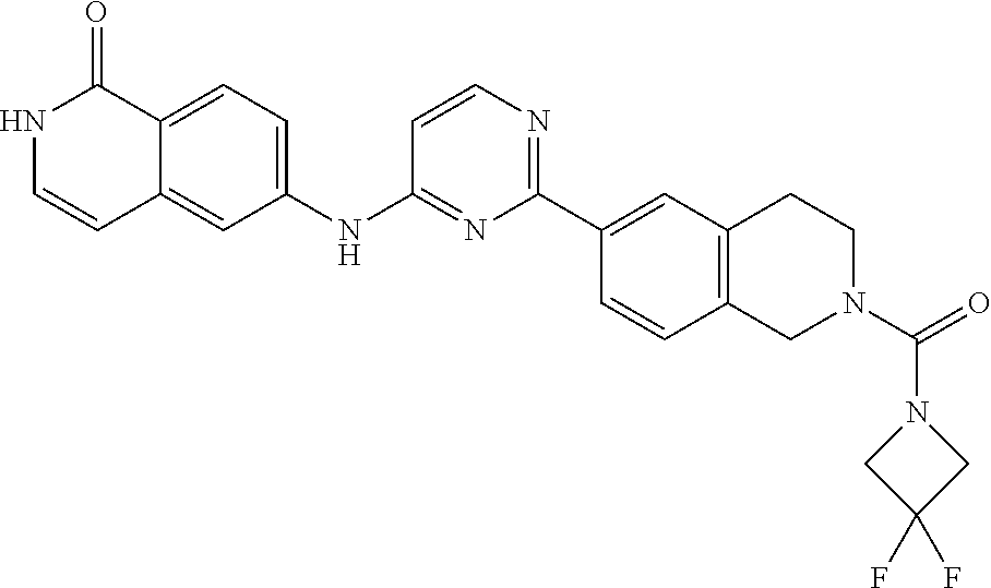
N1C=CC2=CC(NC3=NC(C4=CC5=C(C=C4)CN(C(=O)N4CC(F)(F)C4)CC5)=NC=C3)=CC=C2C1=O
